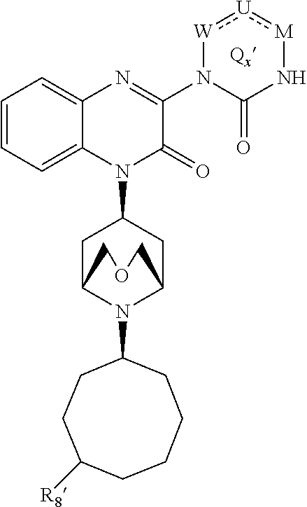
C1=CC=C2C(=C1)N=C(N1C(=O)N[M]:[U]:[W]1)C(=O)N2C1CC2N(C3CCC([R8])CCCC3)C(C1)COC2
